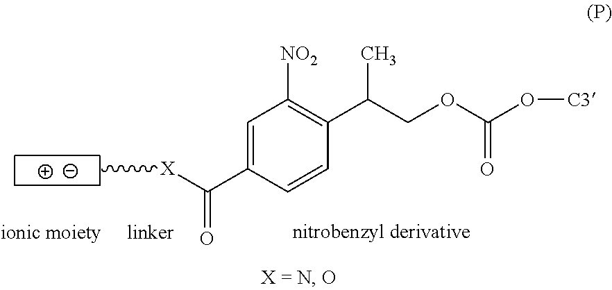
C1=C(C([X]C)=O)C=CC(C(COC(O[C3])=O)C)=C1[NO2]
